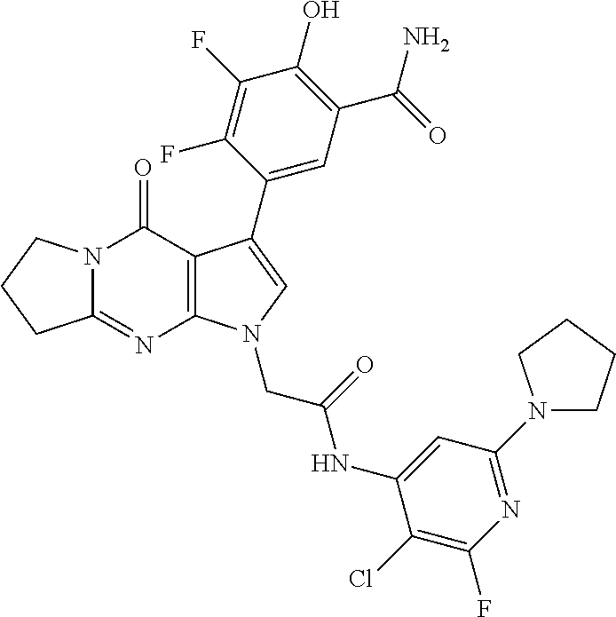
C12=NC3=C(C(=O)N1CCC2)C(C1=CC(C(N)=O)=C(O)C(F)=C1F)=CN3CC(NC1=CC(N2CCCC2)=NC(F)=C1Cl)=O
